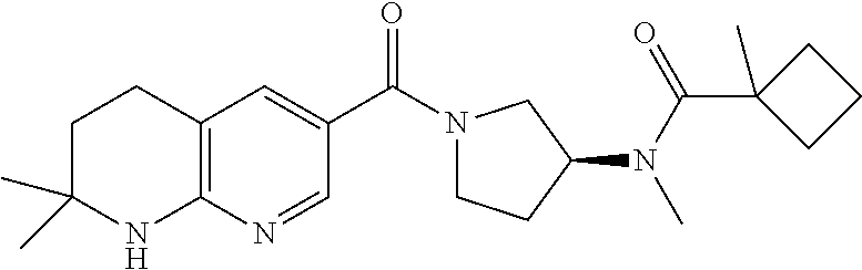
N1(C(C2=CC3=C(N=C2)NC(C)(C)CC3)=O)CCC(N(C(C2(C)CCC2)=O)C)C1
